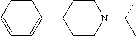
C1=CC=CC=C1C1CCN(C(C)C)CC1
